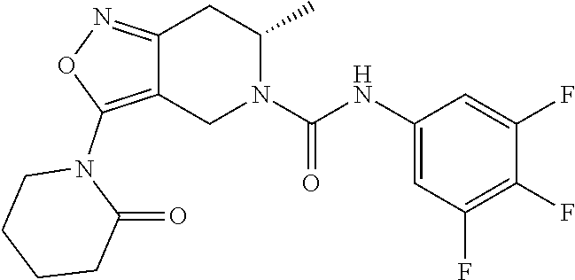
C12=NOC(N3CCCCC3=O)=C1CN(C(NC1=CC(F)=C(F)C(F)=C1)=O)C(C)C2
